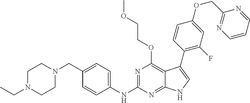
C1N(CC)CCN(CC2=CC=C(NC3=NC(OCCOC)=C4C(=N3)NC=C4C3=C(F)C=C(OCC4=NC=CC=N4)C=C3)C=C2)C1
